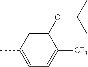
CC1=CC=C([CF3])C(OC(C)C)=C1
